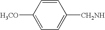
C1([H3CO])=CC=C([CH2NH])C=C1
